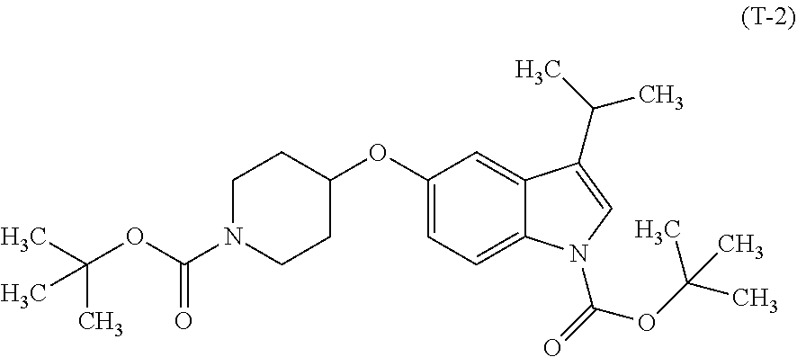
CC(C)(OC(N1CCC(OC2=CC=C3C(=C2)C(C(C)C)=CN3C(=O)OC(C)(C)C)CC1)=O)C
